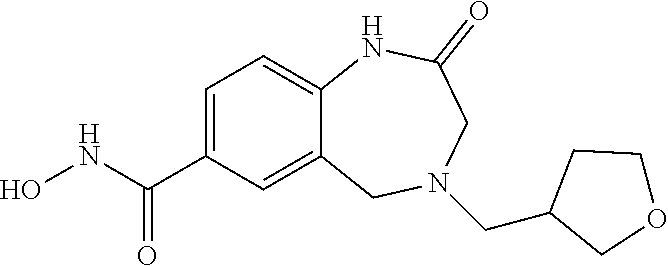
C1=C(C(NO)=O)C=C2C(=C1)NC(=O)CN(CC1COCC1)C2
